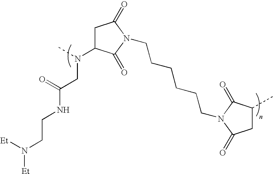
C1C(N(C)CC(NCCN([Et])[Et])=O)C(=O)N(CCCCCCN2C(=O)C(C)CC2=O)C1=O
